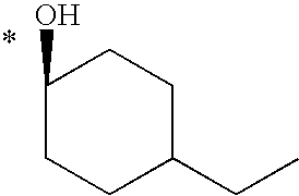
C1(O)CCC(CC)CC1
